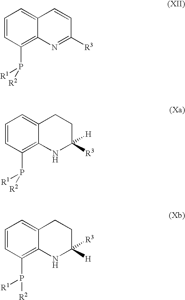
C1=CC(P([R2])[R1])=C2C(=C1)CCC([R3])([H])N2.C1=CC(P([R2])[R1])=C2C(=C1)C=CC([R3])=N2.C1=CC(P([R2])[R1])=C2C(=C1)CCC([R3])([H])N2
